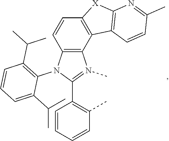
C12=C(N(C3=C(C(C)C)C=CC=C3C(C)C)C(C3=C(C)C=CC=C3)=N1C)C=CC1=C2C2=C([X]1)N=C(C)C=C2
